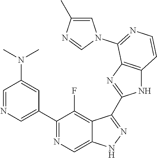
C1=NC=C(C2=NC=C3C(=C2F)C(C2=NC4=C(N2)C=CN=C4N2C=C(C)N=C2)=NN3)C=C1N(C)C
